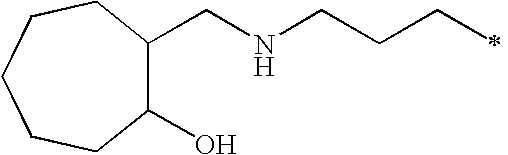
C1(O)C(CNCCCC)CCCCC1
